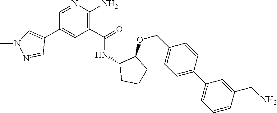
C1=NC(N)=C(C(=O)NC2CCCC2OCC2=CC=C(C3=CC=CC(CN)=C3)C=C2)C=C1C1=CN(C)N=C1
